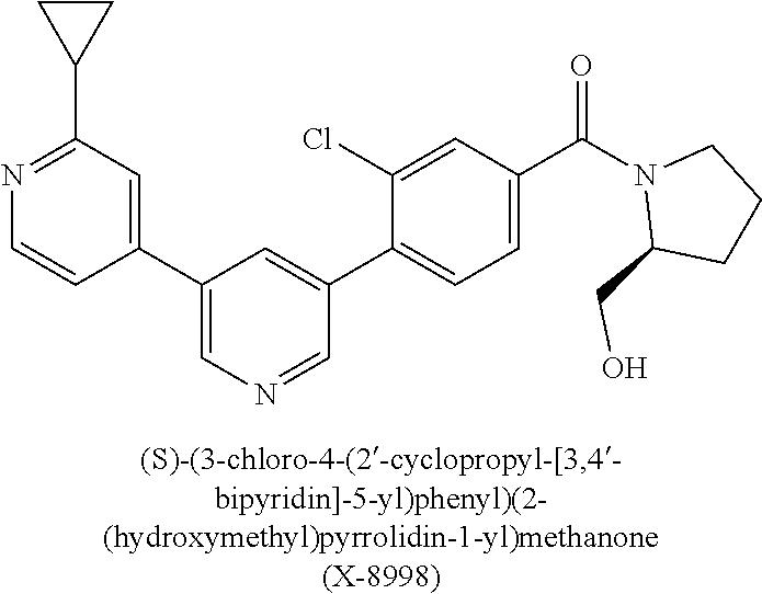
C1(C2=CN=CC(C3=CC=C(C(=O)N4C(CO)CCC4)C=C3Cl)=C2)=CC(C2CC2)=NC=C1
